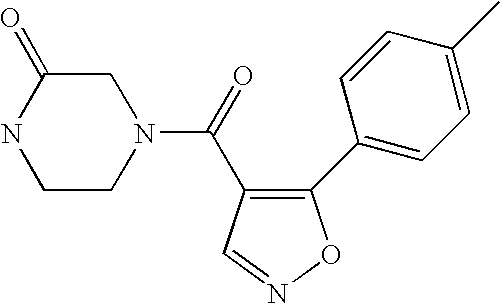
N1(C(=O)C2=C(C3=CC=C(C)C=C3)ON=C2)CC(=O)NCC1
